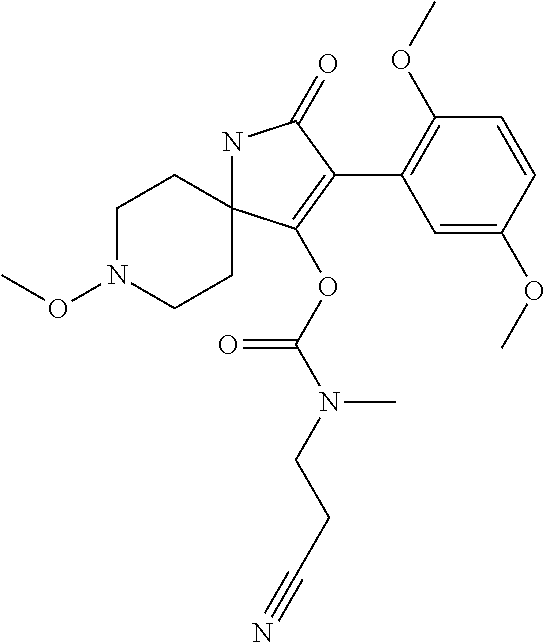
N1C2(C(OC(=O)N(CCC#N)C)=C(C3=C(OC)C=CC(OC)=C3)C1=O)CCN(OC)CC2
